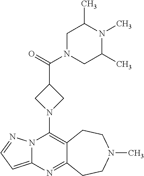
N12C(=CC=N1)N=C1C(=C2N2CC(C(=O)N3CC(C)N(C)C(C)C3)C2)CCN(C)CC1
